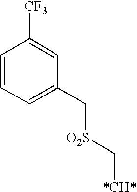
C1=CC=C(C[O2S]C[*CH*])C=C1[CF3]
